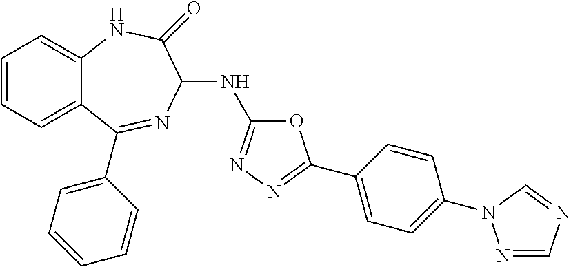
C1=CC=C2C(=C1)NC(=O)C(NC1=NN=C(C3=CC=C(N4N=CN=C4)C=C3)O1)N=C2C1=CC=CC=C1
